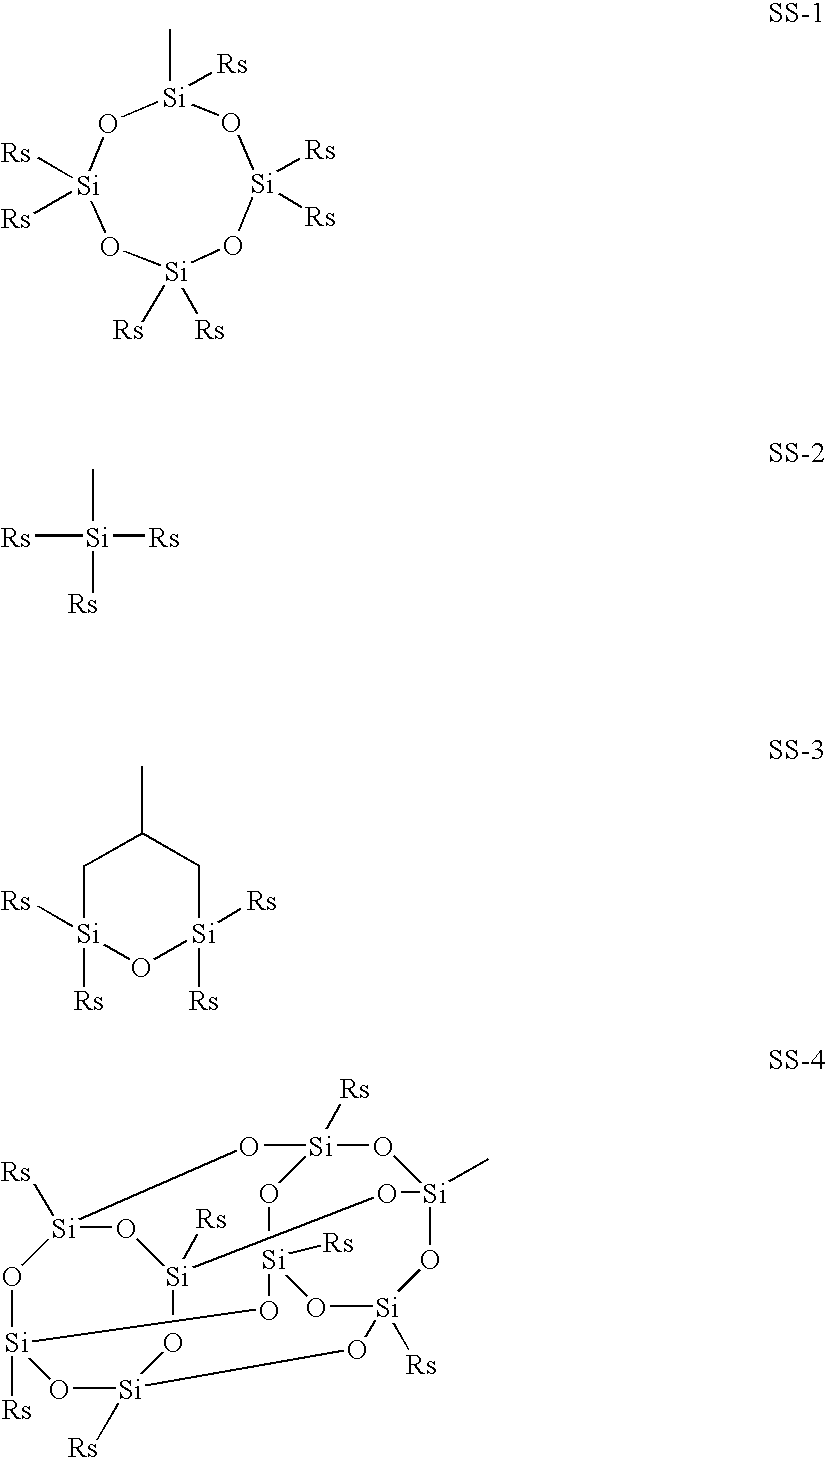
O1[Si]([Rs])([Rs])O[Si]([Rs])([Rs])O[Si]([Rs])([Rs])O[Si]1(C)[Rs].C[Si]([Rs])([Rs])[Rs].CC1C[Si]([Rs])([Rs])O[Si]([Rs])([Rs])C1.O1[Si]2([Rs])O[Si]3([Rs])O[Si]4([Rs])O[Si]1([Rs])O[Si]1([Rs])O[Si]([Rs])(O[Si](C)(O[Si]([Rs])(O1)O4)O3)O2
